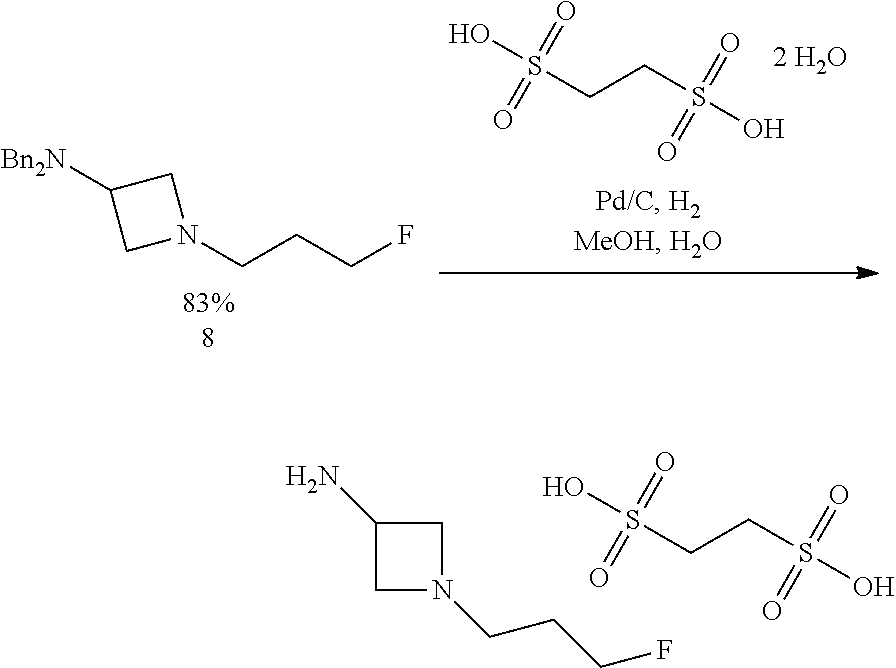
N1(CCCF)CC(N)C1.C(CS(=O)(O)=O)S(=O)(O)=O.N1(CCCF)CC([Bn2N])C1.C(CS(=O)(O)=O)S(=O)(O)=O
